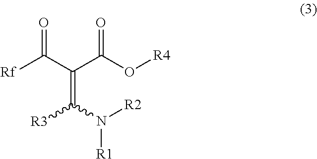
[Rf]C(C(C(O[R4])=O)=C(N([R2])[R1])[R3])=O
